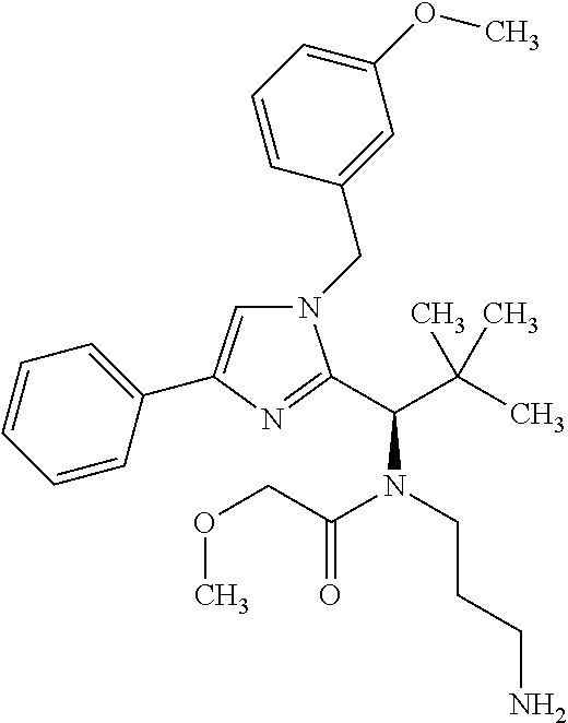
N1(CC2=CC(OC)=CC=C2)C=C(C2=CC=CC=C2)N=C1C(C(C)(C)C)N(CCCN)C(COC)=O
